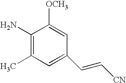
C1(N)=C(C)C=C(C=C[CN])C=C1[OCH3]
